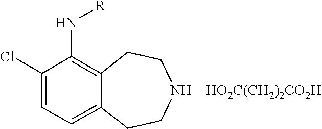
C1(Cl)=CC=C2C(=C1N[R])CCNCC2.[HO2C(CH2)2CO2H]
